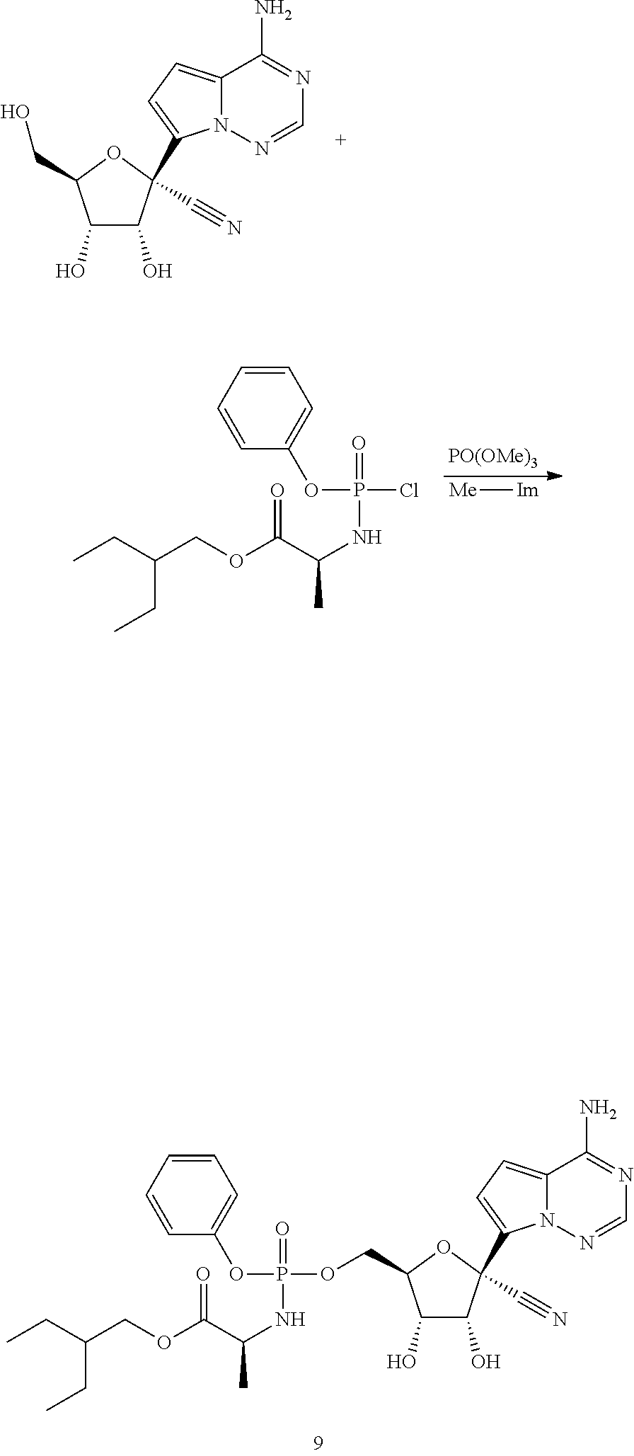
C1(O)C(O)C(C#N)(C2=CC=C3N2N=CN=C3N)OC1CO.[PO(OMe)3].C1=CC=CC(OP(Cl)(=O)NC(C(=O)OCC(CC)CC)C)=C1.[Me][Im].C1(O)C(O)C(C#N)(C2=CC=C3N2N=CN=C3N)OC1COP(OC1=CC=CC=C1)(=O)NC(C(=O)OCC(CC)CC)C
